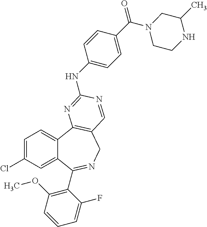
C1=C(Cl)C=C2C(=C1)C1=C(CN=C2C2=C(OC)C=CC=C2F)C=NC(NC2=CC=C(C(N3CCNC(C)C3)=O)C=C2)=N1
